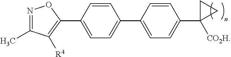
C1(C2=C([R4])C(C)=NO2)=CC=C(C2=CC=C(C3([CO2H])CC3)C=C2)C=C1
